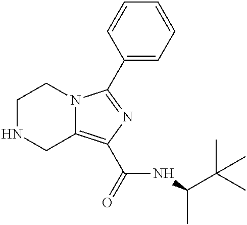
C1NCC2=C(C(=O)NC(C(C)(C)C)C)N=C(C3=CC=CC=C3)N2C1
